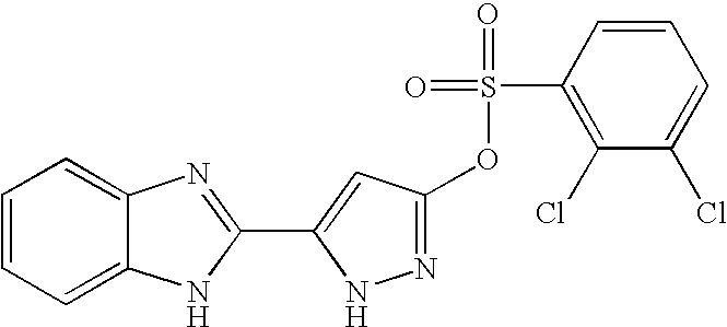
C1=CC=C2C(=C1)N=C(C1=CC(OS(C3=C(Cl)C(Cl)=CC=C3)(=O)=O)=NN1)N2
